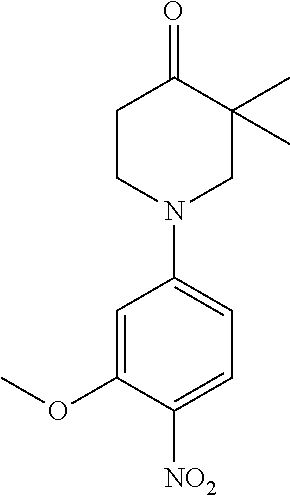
C1CN(C2=CC=C([NO2])C(OC)=C2)CC(C)(C)C1=O
